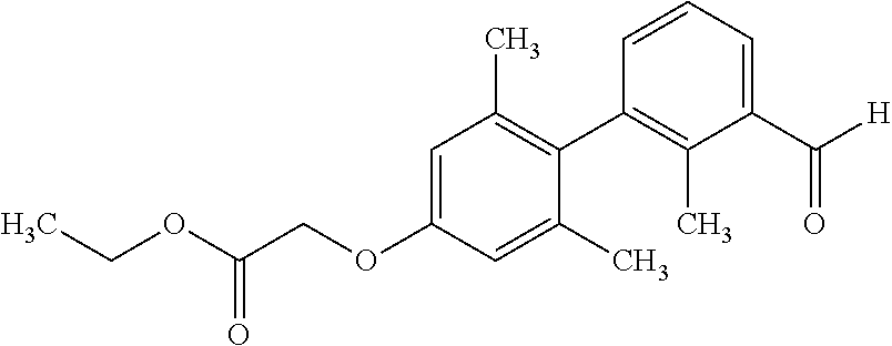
C1=C(OCC(OCC)=O)C=C(C)C(C2=C(C)C(C([H])=O)=CC=C2)=C1C
